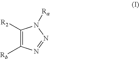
C1([R2])=C([Rb])N=NN1[Ra]
